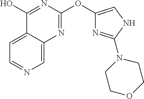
C1=C2C(=CN=C1)N=C(OC1=CNC(N3CCOCC3)=N1)N=C2O
